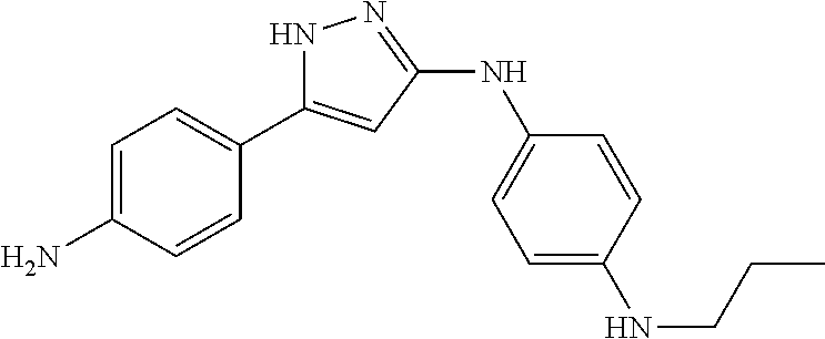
C1=C(N)C=CC(C2=CC(NC3=CC=C(NCCC)C=C3)=NN2)=C1
